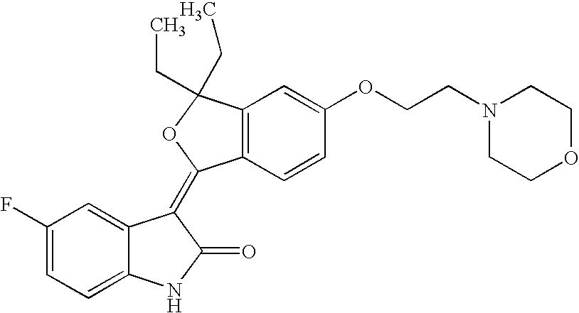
C1=C2C(=CC=C1F)NC(=O)C2=C1C2=C(C=C(OCCN3CCOCC3)C=C2)C(CC)(CC)O1
